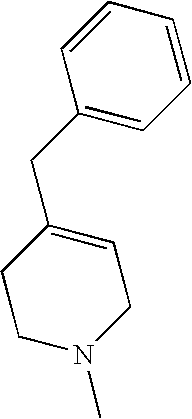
C1=C(CC2=CC=CC=C2)CCN(C)C1
